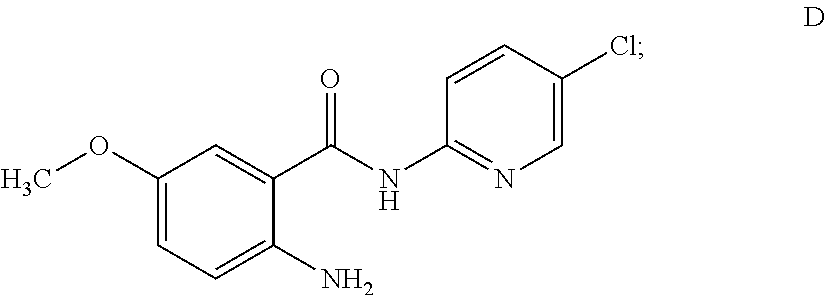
C1(OC)=CC=C(N)C(C(NC2=NC=C(Cl)C=C2)=O)=C1
